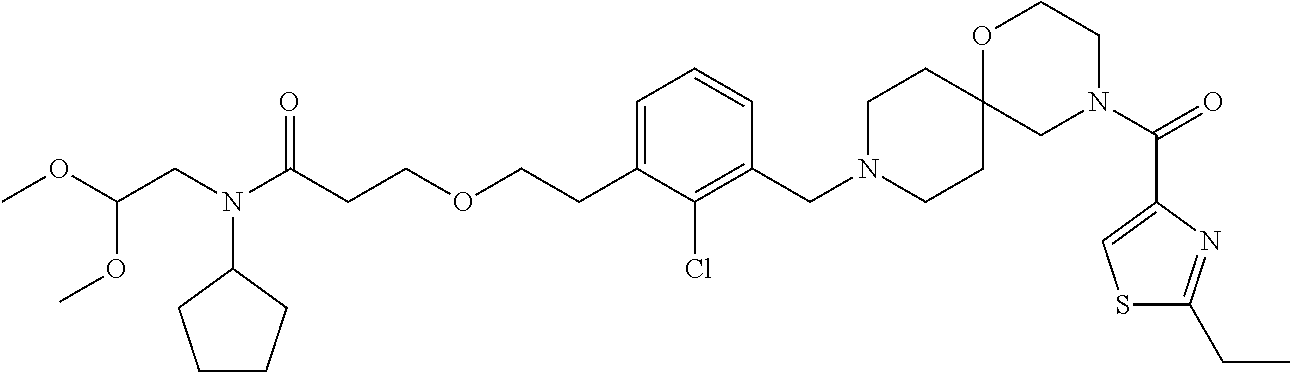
O=C(N1CCOC2(C1)CCN(CC1=C(Cl)C(CCOCCC(N(CC(OC)OC)C3CCCC3)=O)=CC=C1)CC2)C1=CSC(CC)=N1
